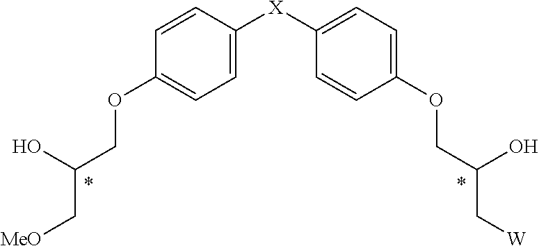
C1=CC([X]C2=CC=C(OCC(O)C[W])C=C2)=CC=C1OCC(O)C[MeO]
